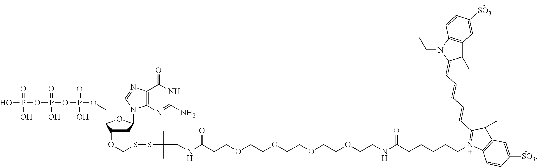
S(COC1CC(N2C3=C(N=C2)C(=O)NC(N)=N3)OC1COP(OP(OP(O)(=O)O)(=O)O)(O)=O)SC(CNC(CCOCCOCCOCCOCCNC(CCCCCN1=C(C=CC=CC=C2C(C)(C)C3=C(N2CC)C=CC([SO3])=C3)C(C)(C)C2=C1C=CC([SO3])=C2)=O)=O)(C)C
